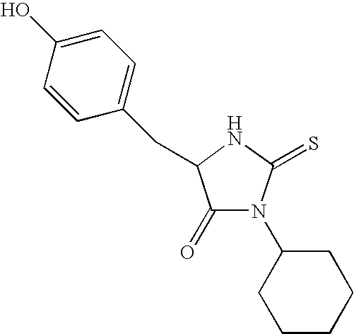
C1(O)=CC=C(CC2C(=O)N(C3CCCCC3)C(=S)N2)C=C1
